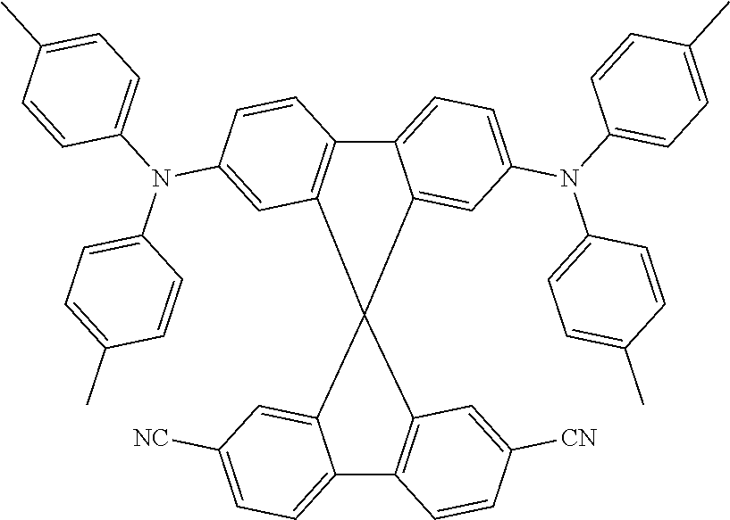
C12=C(C=C(N(C3=CC=C(C)C=C3)C3=CC=C(C)C=C3)C=C1)C1(C3=CC(N(C4=CC=C(C)C=C4)C4=CC=C(C)C=C4)=CC=C23)C2=CC([NC])=CC=C2C2=C1C=C([CN])C=C2
